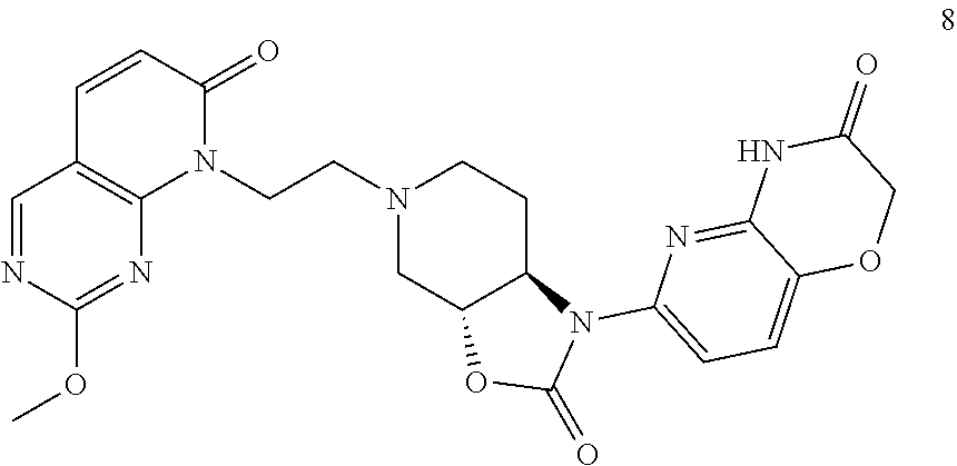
C1=NC(OC)=NC2=C1C=CC(=O)N2CCN1CC2C(CC1)N(C1=CC=C3C(=N1)NC(=O)CO3)C(=O)O2
